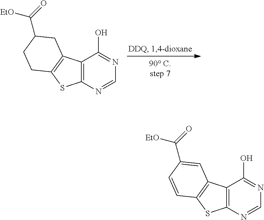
C12=C(N=CN=C1O)SC1=C2CC(C([EtO])=O)CC1.C12=C(N=CN=C1O)SC1=C2C=C(C([EtO])=O)C=C1
